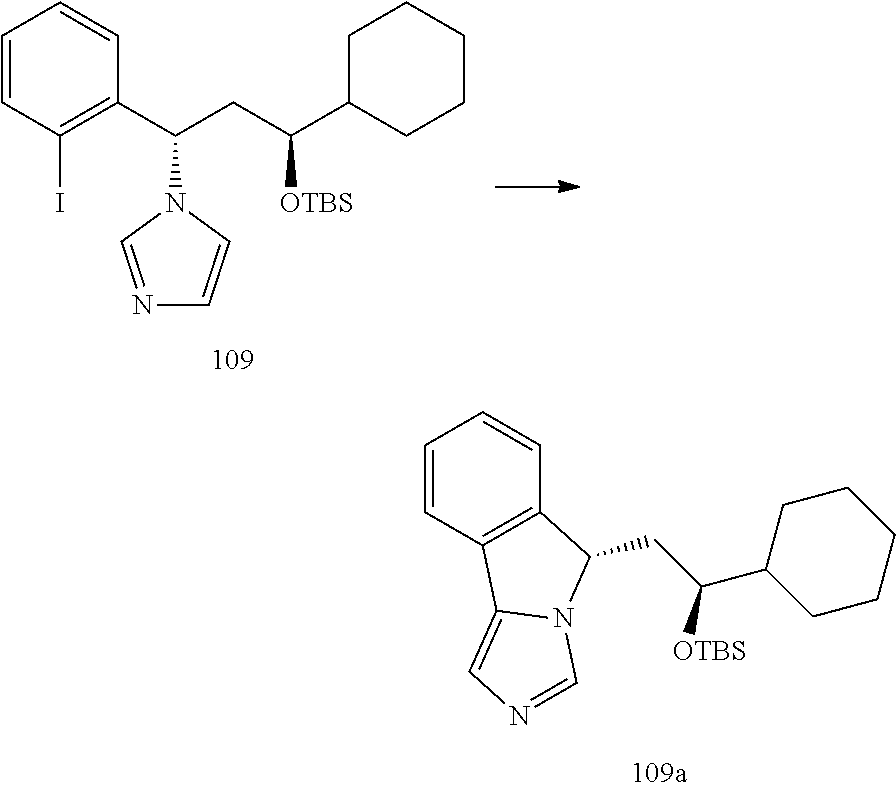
C1=CC(I)=C(C(CC(C2CCCCC2)[OTBS])N2C=NC=C2)C=C1.C1=CC2=C(C=C1)C(CC(C1CCCCC1)[OTBS])N1C2=CN=C1
